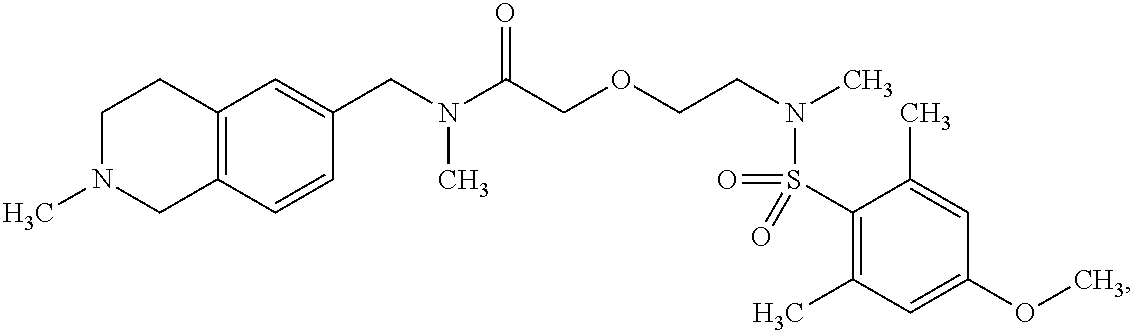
C12=C(C=C(CN(C(COCCN(C)S(=O)(=O)C3=C(C)C=C(OC)C=C3C)=O)C)C=C1)CCN(C)C2
